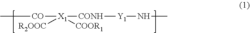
C[CO][X1]([CONH][Y1]NC)([R2OOC])[COOR1]
